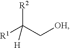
[R1]C([R2])(C[OH])[H]
